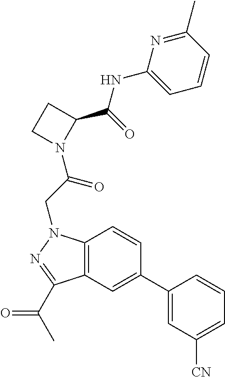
C1(NC(=O)C2N(C(CN3C4=C(C(C(C)=O)=N3)C=C(C3=CC([CN])=CC=C3)C=C4)=O)CC2)=CC=CC(C)=N1
